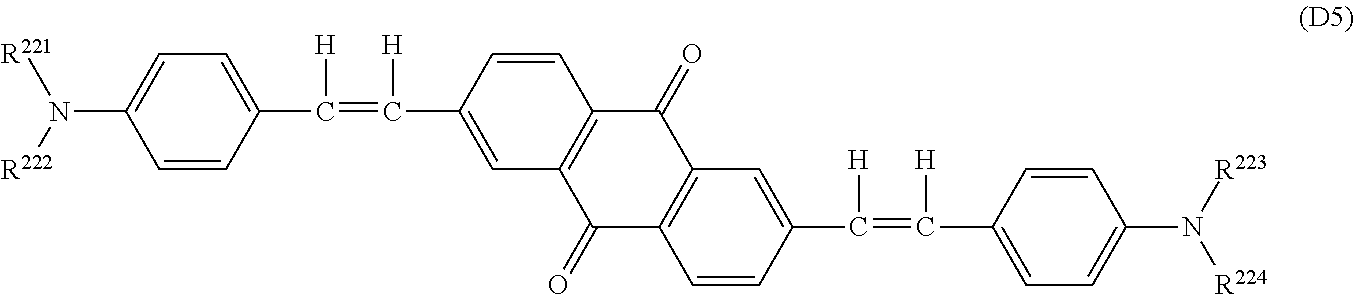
C1=CC(C(=C(C2=CC3=C(C=C2)C(=O)C2=C(C3=O)C=CC(C(=C(C3=CC=C(N([R224])[R223])C=C3)[H])[H])=C2)[H])[H])=CC=C1N([R222])[R221]
